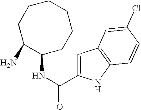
C1=C(C(NC2C(N)CCCCCC2)=O)NC2=C1C=C(Cl)C=C2
